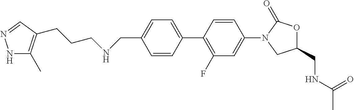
C1(CNCCCC2=C(C)NN=C2)=CC=C(C2=C(F)C=C(N3CC(CNC(C)=O)OC3=O)C=C2)C=C1
